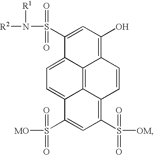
C12=CC=C3C4=C1C(=C(S(=O)(=O)[OM])C=C2S(=O)(=O)[MO])C=CC4=C(O)C=C3S(=O)(=O)N([R1])[R2]
